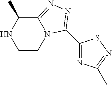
C12=NN=C(C3=NC(C)=NS3)N1CCNC2C
